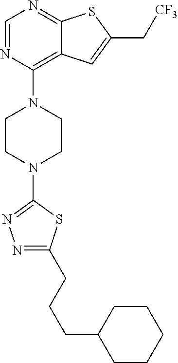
C1=NC(N2CCN(C3=NN=C(CCCC4CCCCC4)S3)CC2)=C2C(=N1)SC(C[CF3])=C2
